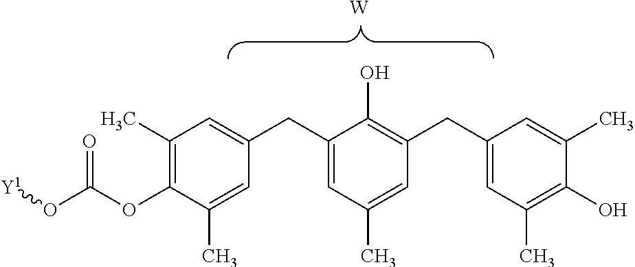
[W].C1(C)=C(OC(O[Y1])=O)C(C)=CC(CC2=CC(C)=CC(CC3=CC(C)=C(O)C(C)=C3)=C2O)=C1
